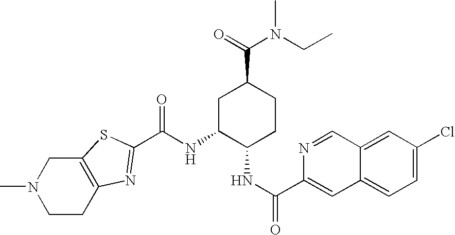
C(NC1C(NC(=O)C2=CC3=CC=C(Cl)C=C3C=N2)CCC(C(=O)N(CC)C)C1)(=O)C1=NC2=C(CN(C)CC2)S1
